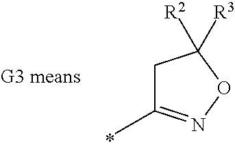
C1(C)=NOC([R2])([R3])C1
